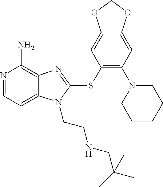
N1=CC=C2C(=C1N)N=C(SC1=C(N3CCCCC3)C=C3C(=C1)OCO3)N2CCNCC(C)(C)C
